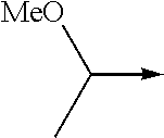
[MeO]C(C)->C
